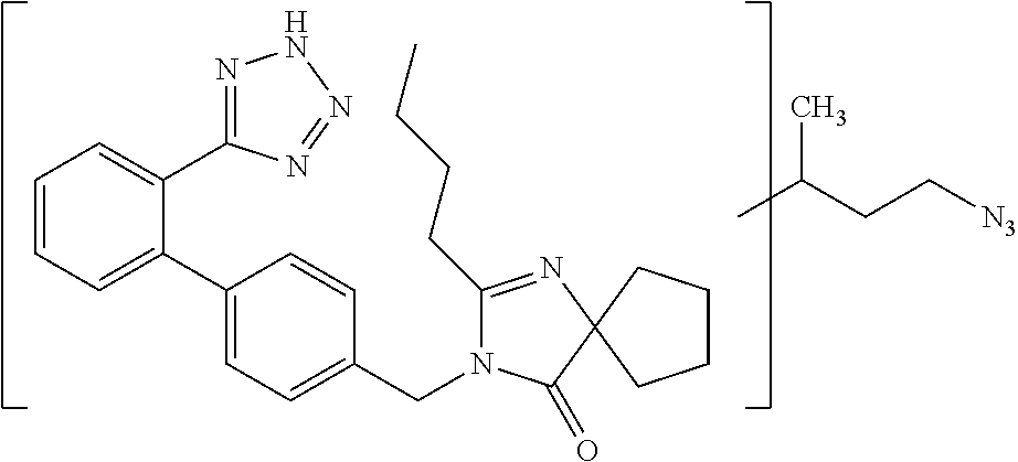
N1=C(C2=CC=CC=C2C2=CC=C(CN3C(CCCC)=NC4(C3=O)CCCC4)C=C2)N=NN1.CC(CC[N3])C
